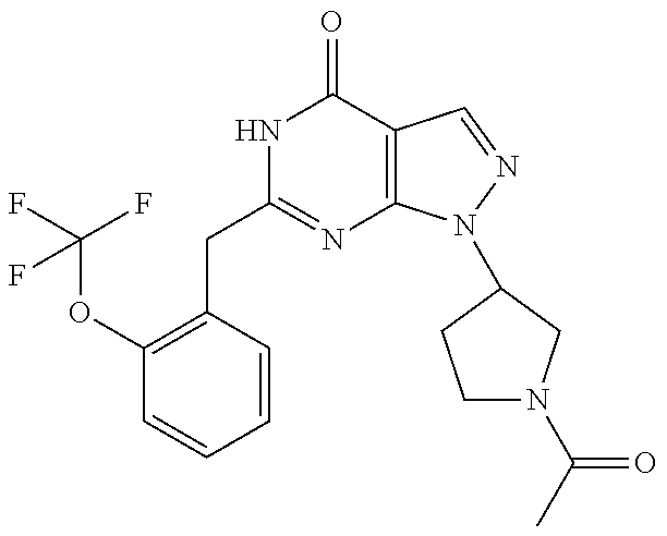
C1(CC2=NC3=C(C(=O)N2)C=NN3C2CN(C(C)=O)CC2)=C(OC(F)(F)F)C=CC=C1
